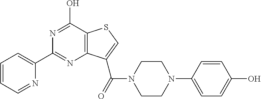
C1(C2=CC=CC=N2)=NC2=C(C(O)=N1)SC=C2C(=O)N1CCN(C2=CC=C(O)C=C2)CC1
